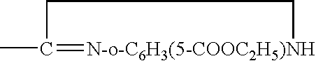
CC1=[N-o-C6H3(5-COOC2H5)NH]CC1
